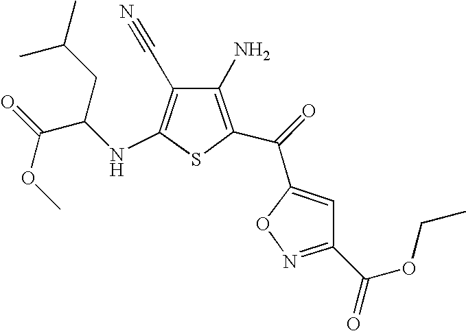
C1(N)=C(C(=O)C2=CC(C(=O)OCC)=NO2)SC(NC(C(=O)OC)CC(C)C)=C1C#N
